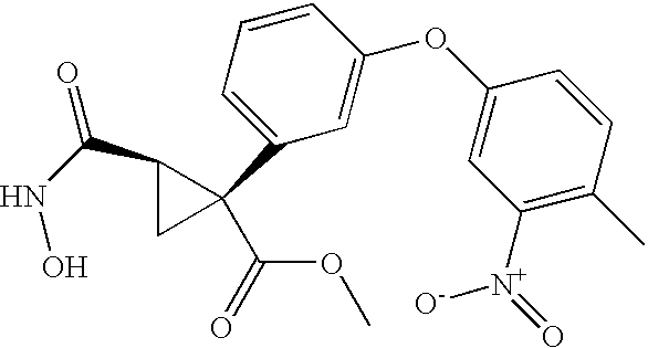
N(C(C1CC1(C(=O)OC)C1=CC=CC(OC2=CC([N+]([O-])=O)=C(C)C=C2)=C1)=O)O
